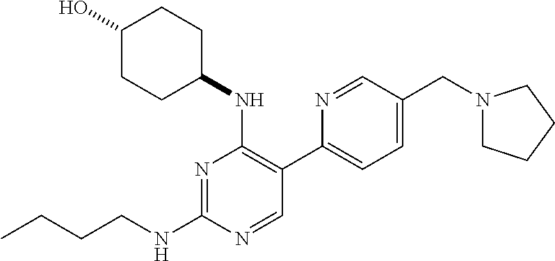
CCCCNC1=NC(NC2CCC(O)CC2)=C(C2=CC=C(CN3CCCC3)C=N2)C=N1
